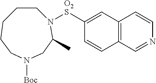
C1([O2S]N2C(C)CN([Boc])CCCCC2)=CC2=C(C=C1)C=NC=C2
